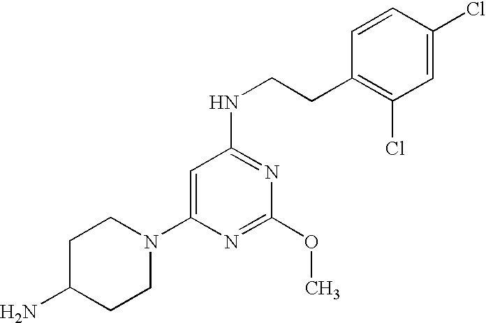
C1C(N)CCN(C2=CC(NCCC3=C(Cl)C=C(Cl)C=C3)=NC(OC)=N2)C1
